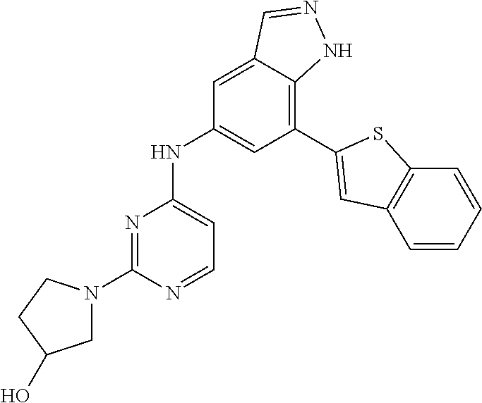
C1=NC(N2CC(O)CC2)=NC(NC2=CC(C3=CC4=C(C=CC=C4)S3)=C3C(=C2)C=NN3)=C1
